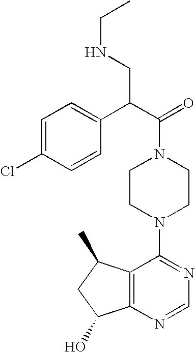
C1(C(C(=O)N2CCN(C3=NC=NC4=C3C(C)CC4O)CC2)CNCC)=CC=C(Cl)C=C1
